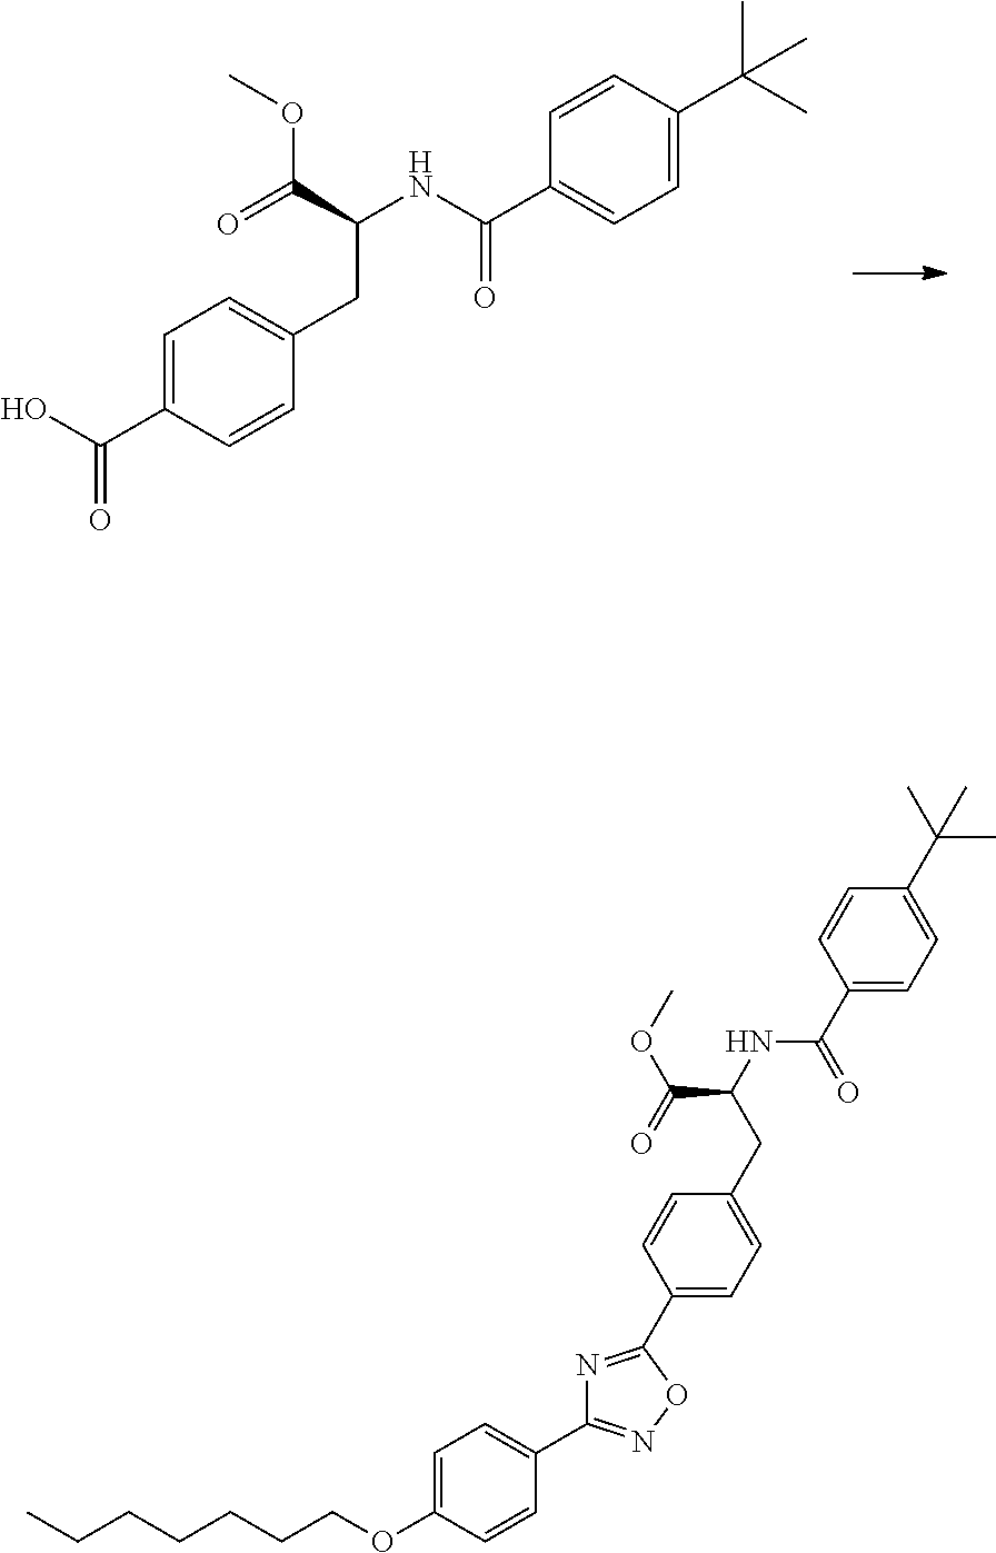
C1=C(C(O)=O)C=CC(CC(NC(C2=CC=C(C(C)(C)C)C=C2)=O)C(=O)OC)=C1.C1(C(=O)NC(C(=O)OC)CC2=CC=C(C3=NC(C4=CC=C(OCCCCCCC)C=C4)=NO3)C=C2)=CC=C(C(C)(C)C)C=C1
